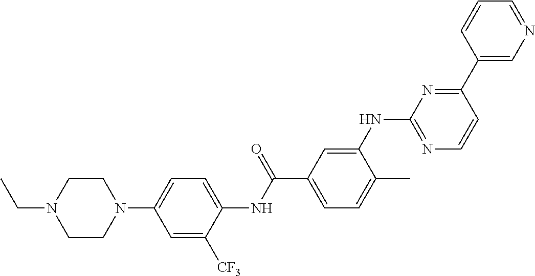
C1CN(C2=CC=C(NC(C3=CC=C(C)C(NC4=NC=CC(C5=CN=CC=C5)=N4)=C3)=O)C([CF3])=C2)CCN1CC
